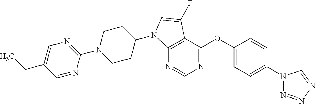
C12=C(C(OC3=CC=C(N4N=NN=C4)C=C3)=NC=N1)C(F)=CN2C1CCN(C2=NC=C(CC)C=N2)CC1
